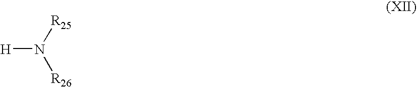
[H]N([R25])[R26]
